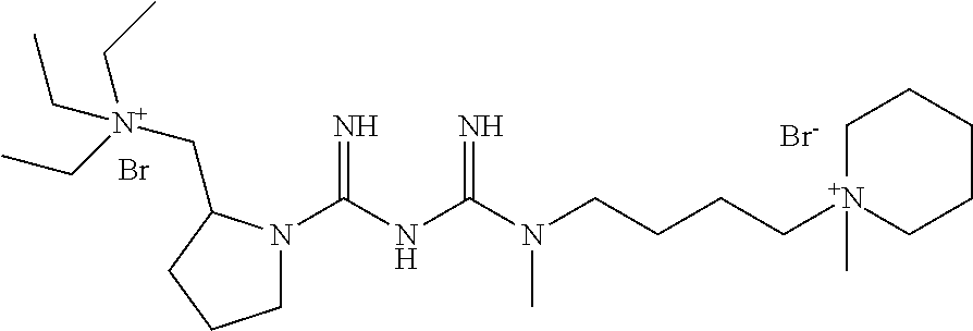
[Br-].C(NC(N(CCCC[N+]1(C)CCCCC1)C)=N)(=N)N1CCCC1C[N+](CC)(CC)CC.Br
